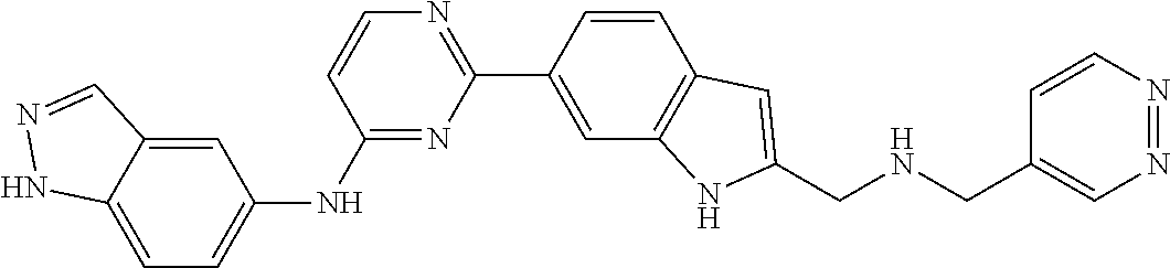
C1(NC2=CC=C3C(=C2)C=NN3)=NC(C2=CC3=C(C=C2)C=C(CNCC2=CN=NC=C2)N3)=NC=C1
